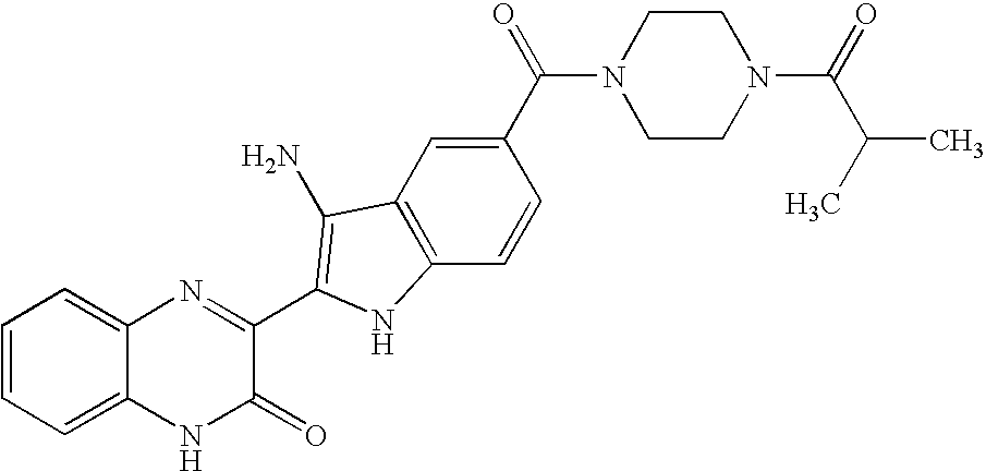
C1=C2C(=CC=C1)N=C(C1=C(N)C3=C(C=CC(C(=O)N4CCN(C(=O)C(C)C)CC4)=C3)N1)C(=O)N2
